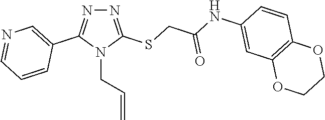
N1=C(SCC(NC2=CC3=C(C=C2)OCCO3)=O)N(CC=C)C(C2=CN=CC=C2)=N1
